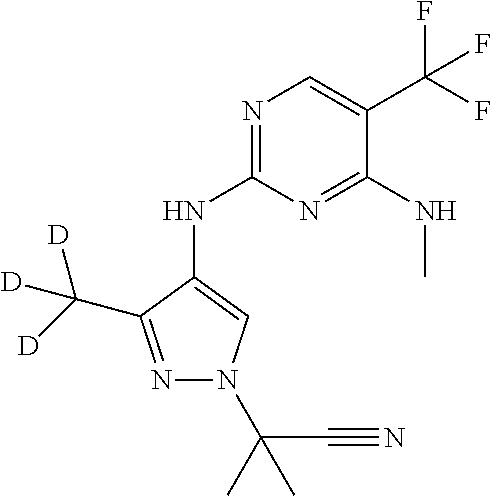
N1=C(NC2=CN(C(C)(C#N)C)N=C2C([D])([D])[D])N=C(NC)C(C(F)(F)F)=C1
